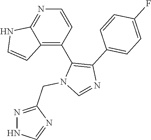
N1=C2C(=C(C3=C(C4=CC=C(F)C=C4)N=CN3CC3=NNC=N3)C=C1)C=CN2
